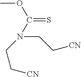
C(OC)(=S)N(CC[CN])CC[CN]
